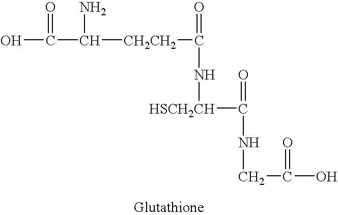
OC(C(N)[CH2CH2]C(=O)N[HSCH2CH]C(=O)NCC(O)=O)=O
